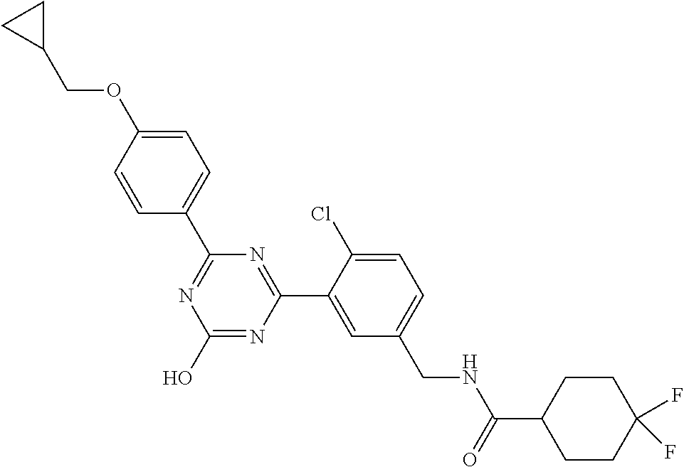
C1(C2=NC(O)=NC(C3=CC(CNC(C4CCC(F)(F)CC4)=O)=CC=C3Cl)=N2)=CC=C(OCC2CC2)C=C1
